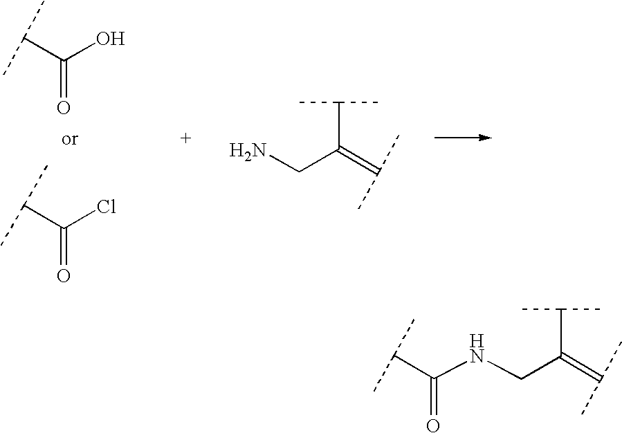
C(=O)(C(C)C)O.C(=O)(C(C)C)Cl.C(C(C)C)(=C(C)C)CN.C(=O)(C(C)C)NCC(C(C)C)=C(C)C
